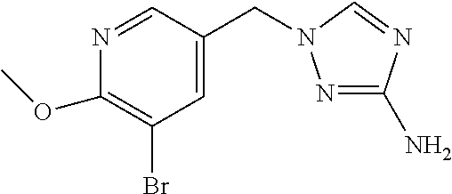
N1=CC(CN2N=C(N)N=C2)=CC(Br)=C1OC
